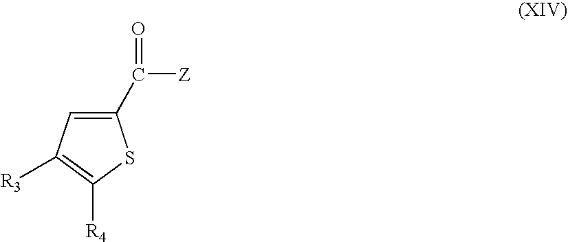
C1(C([Z])=O)=CC([R3])=C([R4])S1
